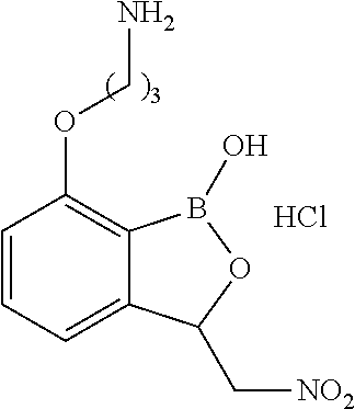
C1=CC=C2C(=C1OCN)B(O)OC2C[NO2].Cl
